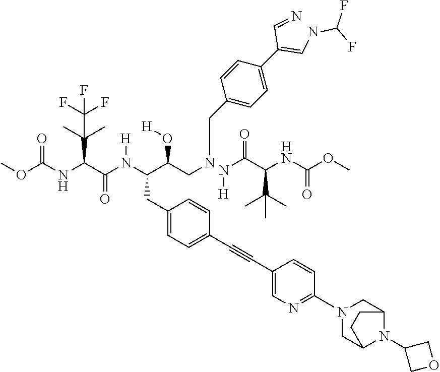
N(C(C(NC(OC)=O)C(C)(C)C)=O)[H].O(C(NC(C(N(C(C(CNCC1=CC=C(C(=CNC(F)F)C=N)C=C1)O[H])CC1=CC=C(C#CC2=CN=C(N3CC4N(C5COC5)C(C3)CC4)C=C2)C=C1)[H])=O)C(C(F)(F)F)(C)C)=O)C
